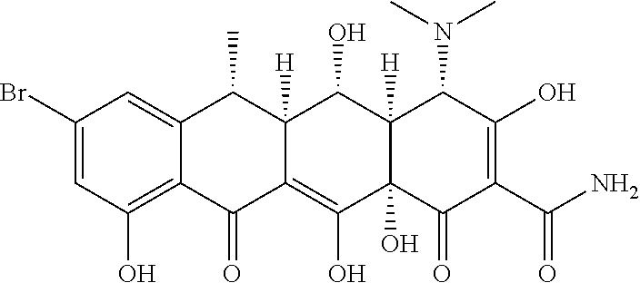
C1(Br)=CC(O)=C2C(=C1)C(C)C1([H])C(=C(O)C3(O)C([H])(C1O)C(N(C)C)C(O)=C(C(N)=O)C3=O)C2=O
